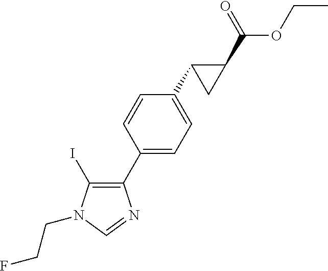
C1(C2=CC=C(C3C(C(OCC)=O)C3)C=C2)=C(I)N(CCF)C=N1
